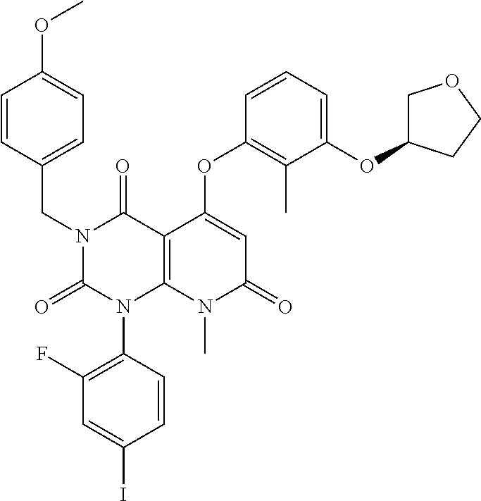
C1(F)=C(N2C3=C(C(=O)N(CC4=CC=C(OC)C=C4)C2=O)C(OC2=C(C)C(OC4COCC4)=CC=C2)=CC(=O)N3C)C=CC(I)=C1
